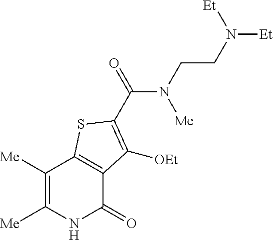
C1([Me])=C([Me])C2=C(C(=O)N1)C([OEt])=C(C(N(CCN([Et])[Et])[Me])=O)S2
